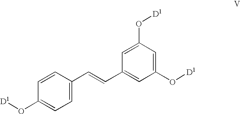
C1=C(C=CC2=CC(O[D1])=CC(O[D1])=C2)C=CC(O[D1])=C1
